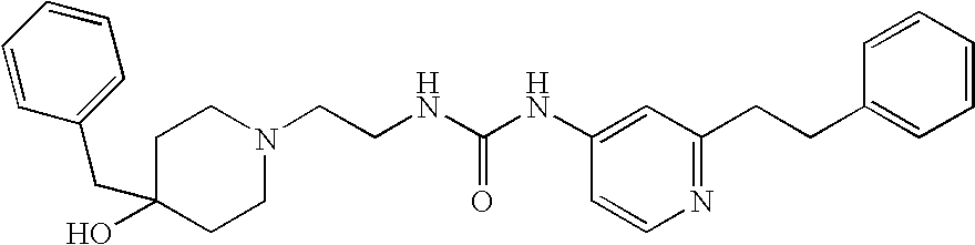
C1=CC(CC2(O)CCN(CCNC(NC3=CC(CCC4=CC=CC=C4)=NC=C3)=O)CC2)=CC=C1
